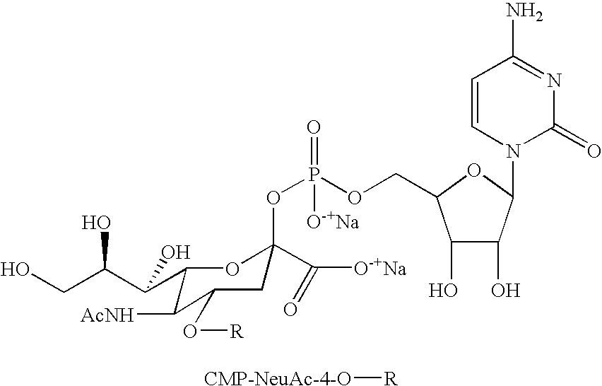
C1=CN(C2C(O)C(O)C(COP(OC3(C([O-+Na])=O)CC(O[R])C([AcNH])C(C(C(CO)O)O)O3)(=O)[O-+Na])O2)C(=O)N=C1N.[CMP-NeuAc-4-O][R]
